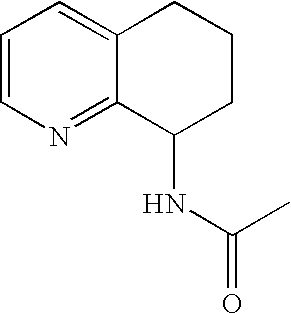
C1=CN=C2C(=C1)CCCC2NC(C)=O
